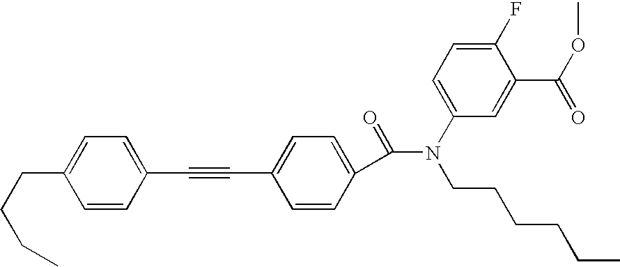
C(CCC)C1=CC=C(C#CC2=CC=C(C(=O)N(C3=CC=C(F)C(C(OC)=O)=C3)CCCCCC)C=C2)C=C1
